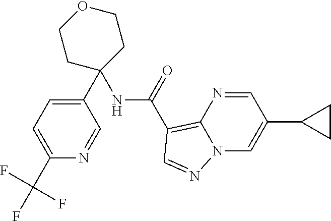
C1(C2=CC=C(C(F)(F)F)N=C2)(NC(C2=C3N=CC(C4CC4)=CN3N=C2)=O)CCOCC1
